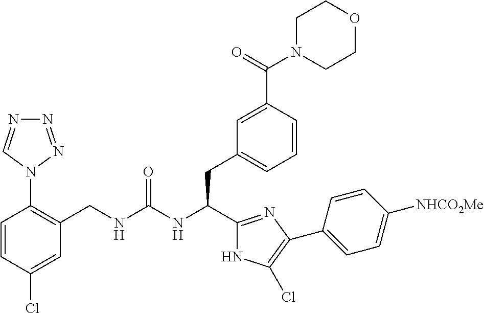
C1=CC(Cl)=CC(CNC(NC(C2=NC(C3=CC=C([NHCO2Me])C=C3)=C(Cl)N2)CC2=CC=CC(C(=O)N3CCOCC3)=C2)=O)=C1N1N=NN=C1
